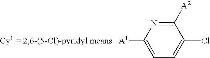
C1([A2])=NC([A1])=CC=C1Cl
